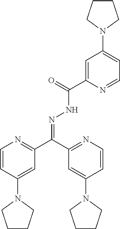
C1=CC(N2CCCC2)=CC(C(C2=NC=CC(N3CCCC3)=C2)=NNC(C2=CC(N3CCCC3)=CC=N2)=O)=N1
